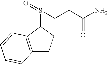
C(CS(=O)C1C2=C(CC1)C=CC=C2)C(N)=O
